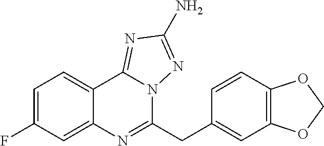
C1=C(F)C=C2C(=C1)C1=NC(N)=NN1C(CC1=CC3=C(C=C1)OCO3)=N2
